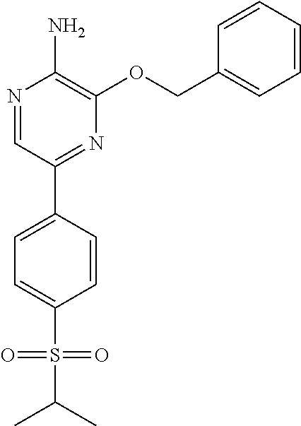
N1=CC(C2=CC=C(S(=O)(=O)C(C)C)C=C2)=NC(OCC2=CC=CC=C2)=C1N
